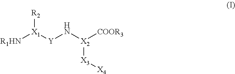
[R1HN][X1]([Y]N[X2]([X3][X4])[COOR3])[R2]
